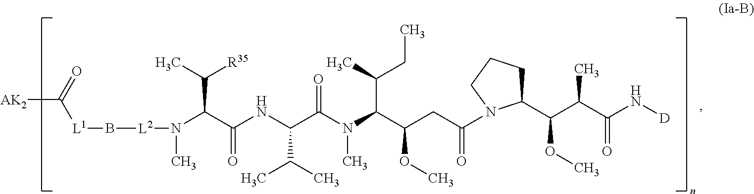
[L1](B[L2]N(C)C(C(NC(C(N(C(C(CC(N1C(C(C(C(N[D])=O)C)OC)CCC1)=O)OC)C(C)CC)C)=O)C(C)C)=O)C(C)[R35])C([AK2])=O
